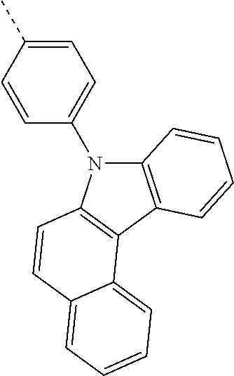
C1=C(C)C=CC(N2C3=C(C4=C2C=CC2=CC=CC=C42)C=CC=C3)=C1
